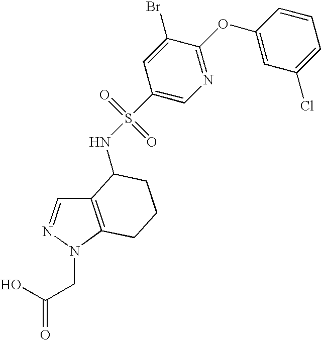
OC(CN1C2=C(C=N1)C(NS(C1=CN=C(OC3=CC(Cl)=CC=C3)C(Br)=C1)(=O)=O)CCC2)=O
